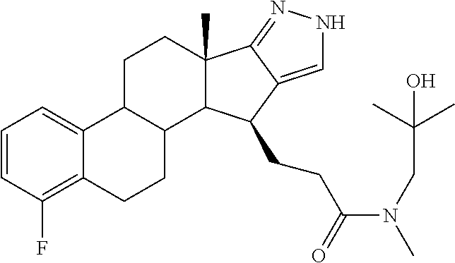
C1=CC(F)=C2C(=C1)C1C(CC2)C2C(C)(CC1)C1=NNC=C1C2CCC(=O)N(CC(C)(C)O)C
